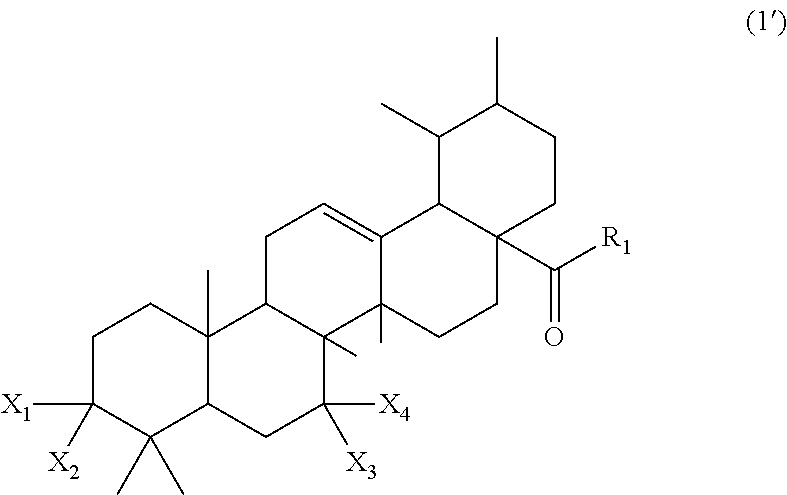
C1C([X1])([X2])C(C)(C)C2C(C)(C1)C1C(C)(C([X4])([X3])C2)C2(C)C(=CC1)C1C(C([R1])=O)(CC2)CCC(C)C1C
